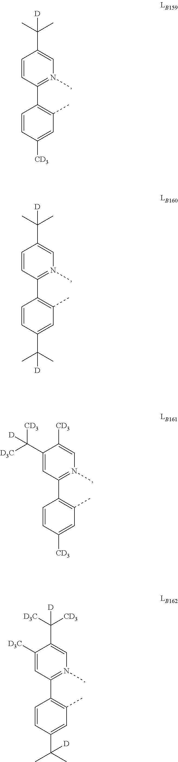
C1=CC(C2=C(C)C=C([CD3])C=C2)=N(C)C=C1C(C)([D])C.C1=CC(C2=C(C)C=C(C(C)(C)[D])C=C2)=N(C)C=C1C(C)([D])C.C1(C([D3C])([CD3])[D])=CC(C2=C(C)C=C([CD3])C=C2)=N(C)C=C1[CD3].C1([D3C])=CC(C2=C(C)C=C(C(C)(C)[D])C=C2)=N(C)C=C1C([D3C])([D])[CD3]
